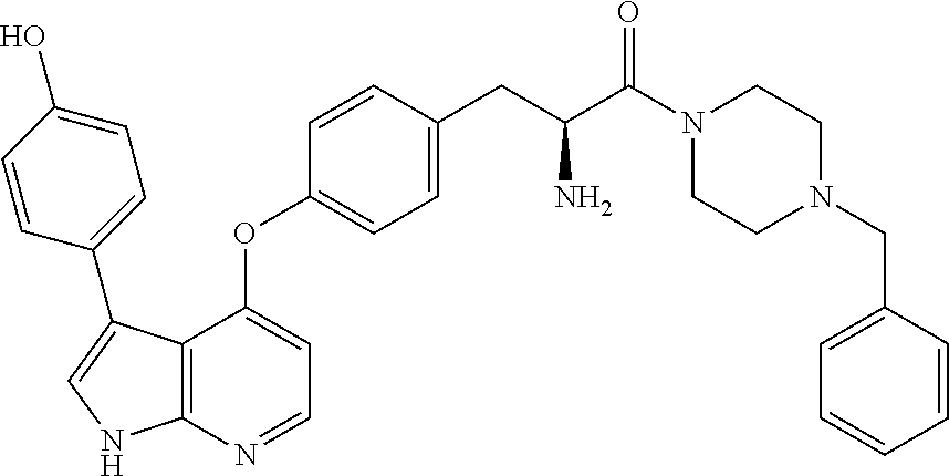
C12=C(N=CC=C1OC1=CC=C(CC(C(=O)N3CCN(CC4=CC=CC=C4)CC3)N)C=C1)NC=C2C1=CC=C(O)C=C1
